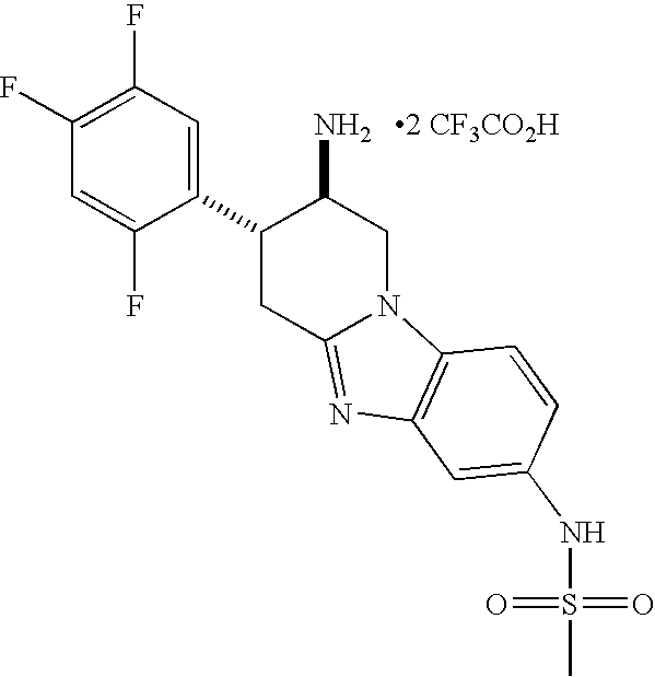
C1(C2CC3=NC4=C(N3CC2N)C=CC(NS(C)(=O)=O)=C4)=CC(F)=C(F)C=C1F.[2 CF3CO2H]
